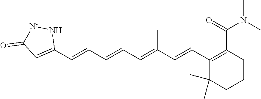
C1(C=C(C=CC=C(C=CC2=C(C(=O)N(C)C)CCCC2(C)C)C)C)=CC(=O)[N-]N1
